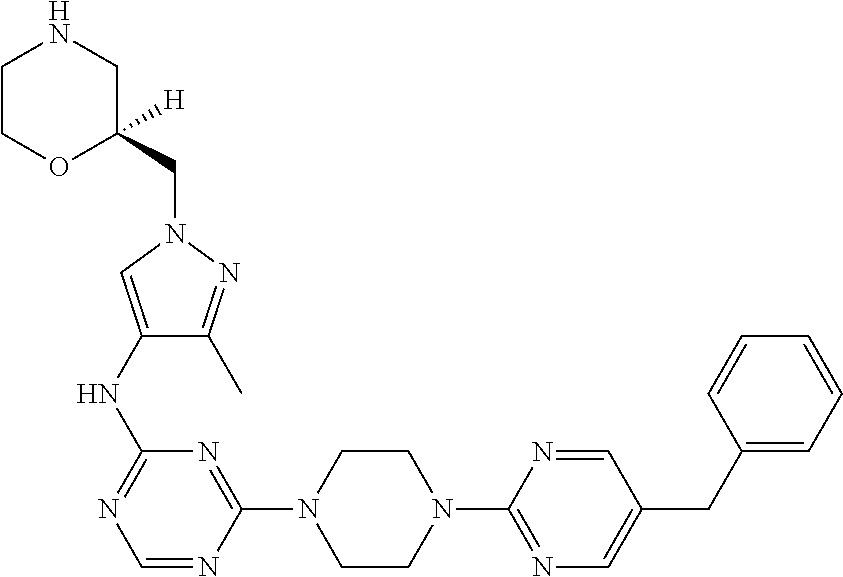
C1(NC2=NC=NC(N3CCN(C4=NC=C(CC5=CC=CC=C5)C=N4)CC3)=N2)=CN(CC2([H])CNCCO2)N=C1C
